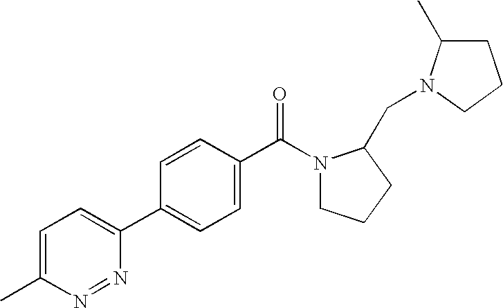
C1(C)=CC=C(C2=CC=C(C(=O)N3CCCC3CN3C(C)CCC3)C=C2)N=N1
